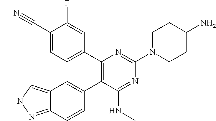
C1=CC2=NN(C)C=C2C=C1C1=C(C2=CC=C(C#N)C(F)=C2)N=C(N2CCC(N)CC2)N=C1NC
